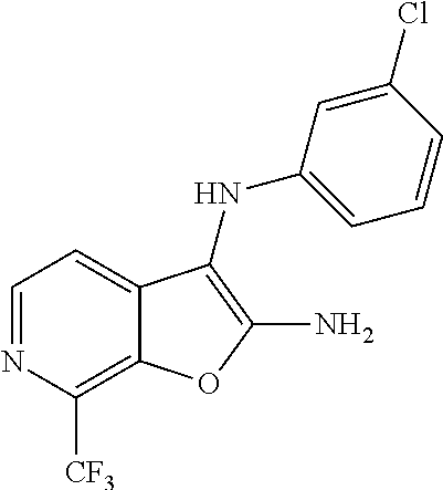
C1=NC([CF3])=C2C(=C1)C(NC1=CC=CC(Cl)=C1)=C(N)O2
